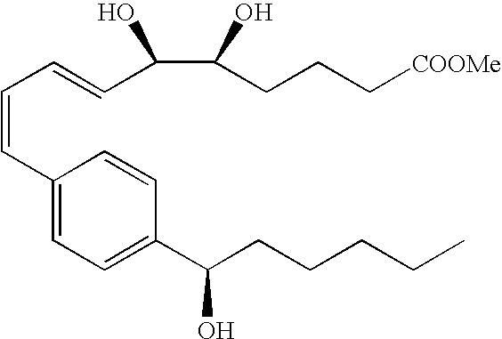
C(=CC1=CC=C(C(CCCCC)O)C=C1)C=CC(C(CCC[COOMe])O)O
